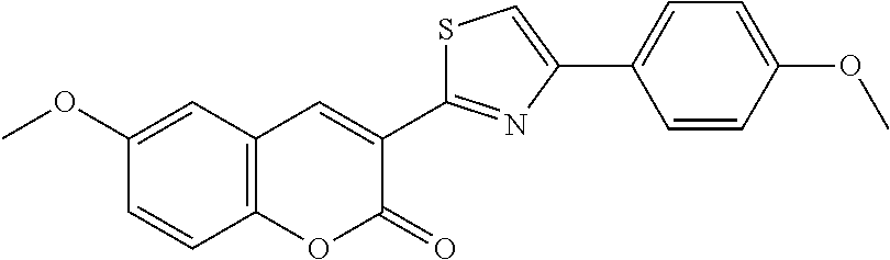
C12=C(C=C(OC)C=C1)C=C(C1=NC(C3=CC=C(OC)C=C3)=CS1)C(=O)O2
